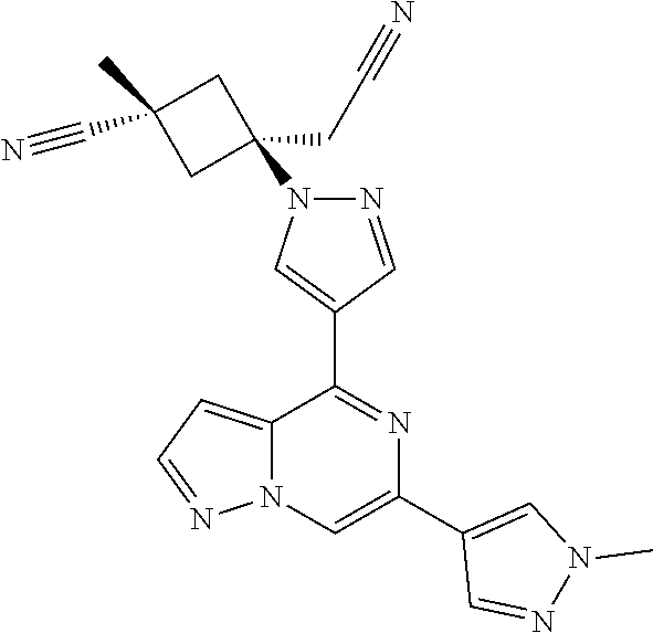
C12=CC=NN1C=C(C1=CN(C)N=C1)N=C2C1=CN(C2(CC#N)CC(C#N)(C)C2)N=C1
